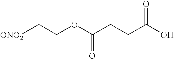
[ONO2]CCOC(CCC(O)=O)=O
